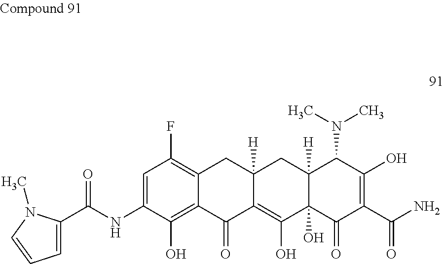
C1(C(NC2=CC(F)=C3C(=C2O)C(=O)C2=C(O)C4(O)C([H])(CC2([H])C3)C(N(C)C)C(O)=C(C(N)=O)C4=O)=O)=CC=CN1C
